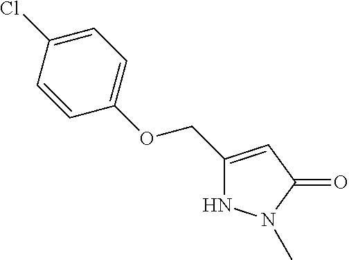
C1(COC2=CC=C(Cl)C=C2)=CC(=O)N(C)N1
